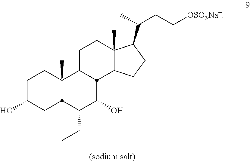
C1C(O)CC2C(C)(C1)C1CCC3(C)C(CCC3C(C)CC[OSO3Na+])C1C(O)C2CC
